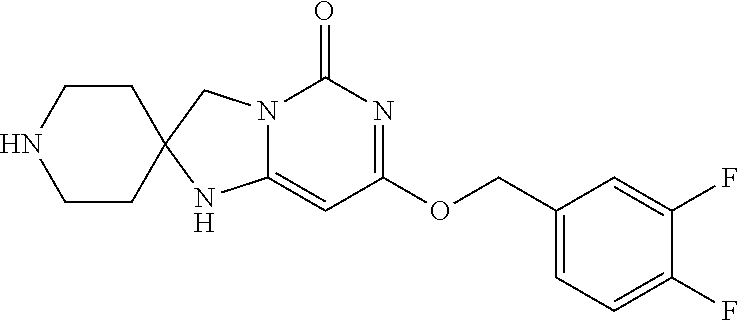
C1CC2(CCN1)NC1=CC(OCC3=CC=C(F)C(F)=C3)=NC(=O)N1C2
